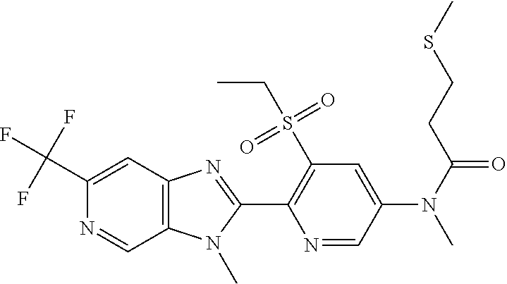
C1(C(F)(F)F)=CC2=C(C=N1)N(C)C(C1=C(S(CC)(=O)=O)C=C(N(C)C(=O)CCSC)C=N1)=N2
